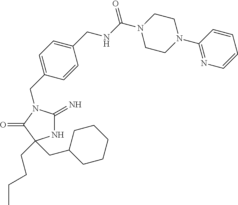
C1(CN2C(=N)NC(CCCC)(CC3CCCCC3)C2=O)=CC=C(CNC(N2CCN(C3=NC=CC=C3)CC2)=O)C=C1
